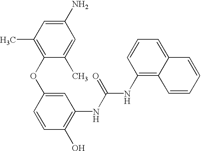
C1(O)=C(NC(=O)NC2=C3C(=CC=C2)C=CC=C3)C=C(OC2=C(C)C=C(N)C=C2C)C=C1
